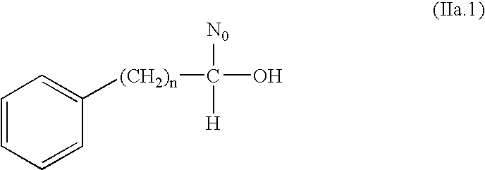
C1=CC=CC([(CH2)n]C(O)([N0])[H])=C1
